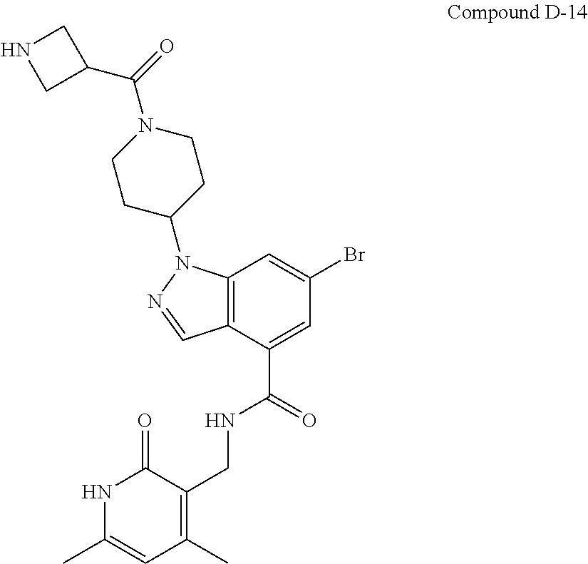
C12=C(C(C(=O)NCC3=C(C)C=C(C)NC3=O)=CC(Br)=C1)C=NN2C1CCN(C(=O)C2CNC2)CC1
